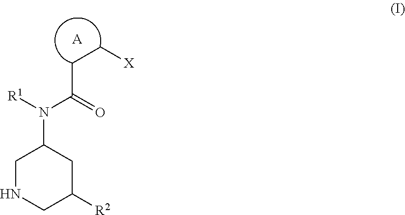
C1NCC([R2])CC1N([R1])C(=O)CC[X].[A]
